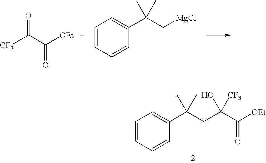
[CF3]C(C([OEt])=O)=O.C1=CC=CC(C(C[MgCl])(C)C)=C1.C1=CC=CC(C(CC(C([OEt])=O)(O)[CF3])(C)C)=C1
